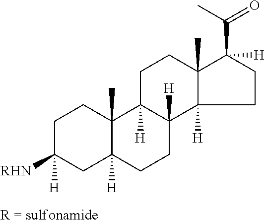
C1C([RHN])([H])CC2([H])C(C)(C1)C1([H])C([H])(CC2)C2([H])C(C)(CC1)C(C(C)=O)([H])CC2
